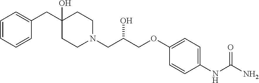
C(C1(O)CCN(CC(COC2=CC=C(NC(N)=O)C=C2)O)CC1)C1=CC=CC=C1
